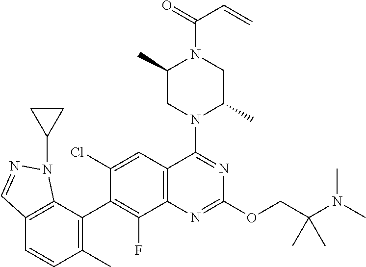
C12=C(C(C3=C(F)C4=C(C=C3Cl)C(N3C(C)CN(C(C=C)=O)C(C)C3)=NC(OCC(N(C)C)(C)C)=N4)=C(C)C=C1)N(C1CC1)N=C2
